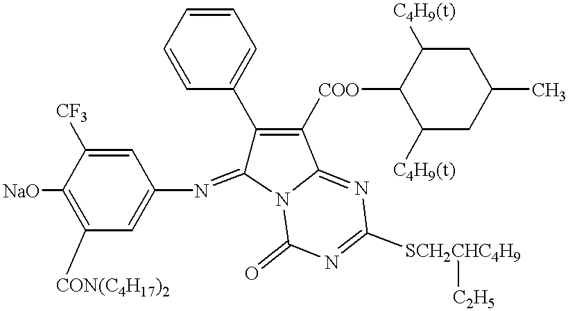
C1=C([CF3])C([NaO])=C([CON(C4H17)2])C=C1N=C1C(C2=CC=CC=C2)=C([COO]C2C([C4H9(t)])CC(C)CC2[C4H9(t)])C2=NC([SCH2CHC4H9][C2H5])=NC(=O)N12
